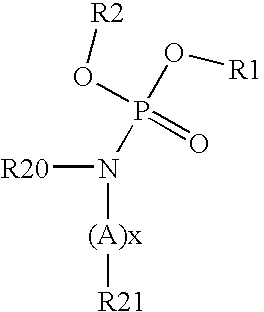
[R20]N([(A)x][R21])P(=O)(O[R2])O[R1]
